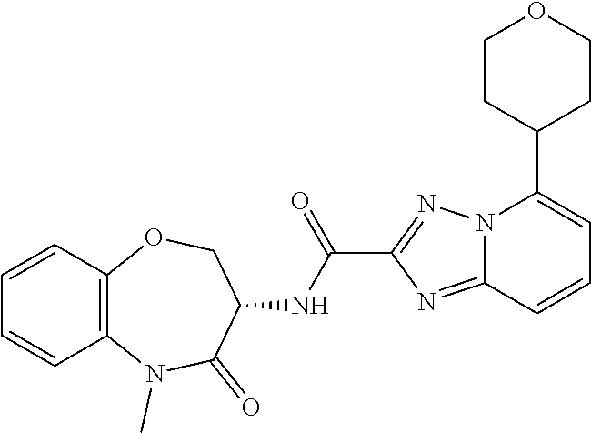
C1=CC2=C(C=C1)N(C)C(=O)C(NC(C1=NN3C(=N1)C=CC=C3C1CCOCC1)=O)CO2
